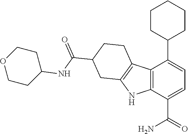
C12=C(C(C(=O)N)=CC=C1C1CCCCC1)NC1=C2CCC(C(NC2CCOCC2)=O)C1
